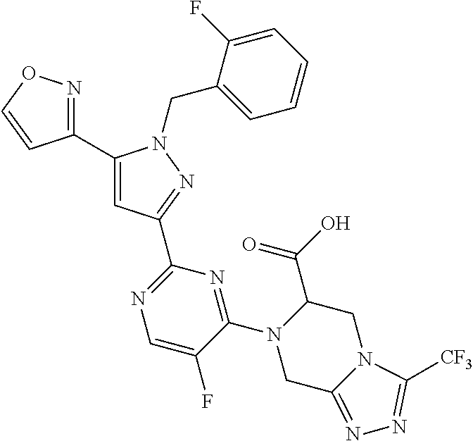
C1(C2=CC(C3=NC=C(F)C(N4CC5=NN=C([CF3])N5CC4C(O)=O)=N3)=NN2CC2=CC=CC=C2F)=NOC=C1
